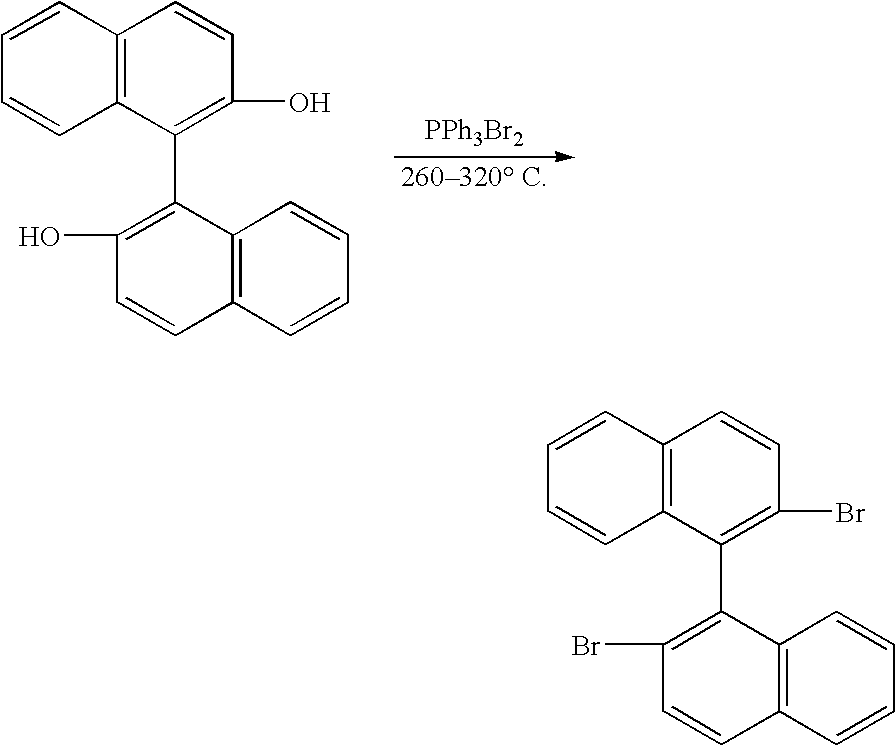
[PPh3Br2].C12=C(C(C3=C(O)C=CC4=C3C=CC=C4)=C(O)C=C1)C=CC=C2.C12=C(C(C3=C(Br)C=CC4=C3C=CC=C4)=C(Br)C=C1)C=CC=C2
